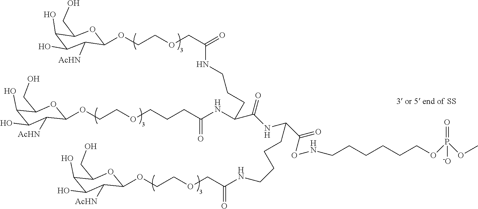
O(CCOCC(NCCCC(NC(CCCOCCOC1OC(CO)C(O)C(O)C1[AcHN])=O)C(NC(C(ONCCCCCCOP(OC)(=O)[-O])=O)CCCCNC(COCCOC1OC(CO)C(O)C(O)C1[AcHN])=O)=O)=O)C1OC(CO)C(O)C(O)C1[AcHN]
